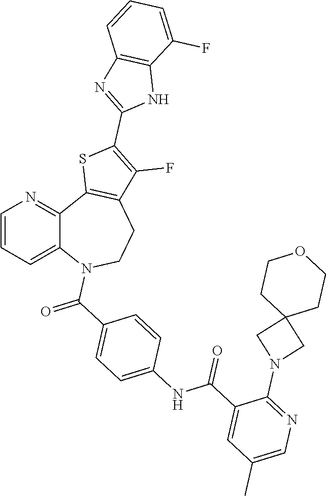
C1=CC=C2C(=N1)C1=C(CCN2C(C2=CC=C(NC(C3=CC(C)=CN=C3N3CC4(C3)CCOCC4)=O)C=C2)=O)C(F)=C(C2=NC3=C(N2)C(F)=CC=C3)S1
